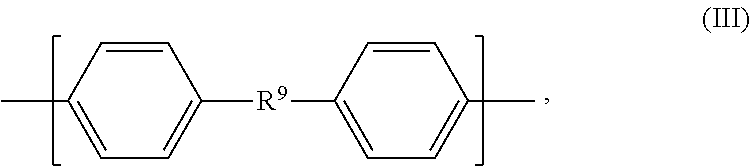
C1=CC(C)=CC=C1[R9]C1=CC=C(C)C=C1
